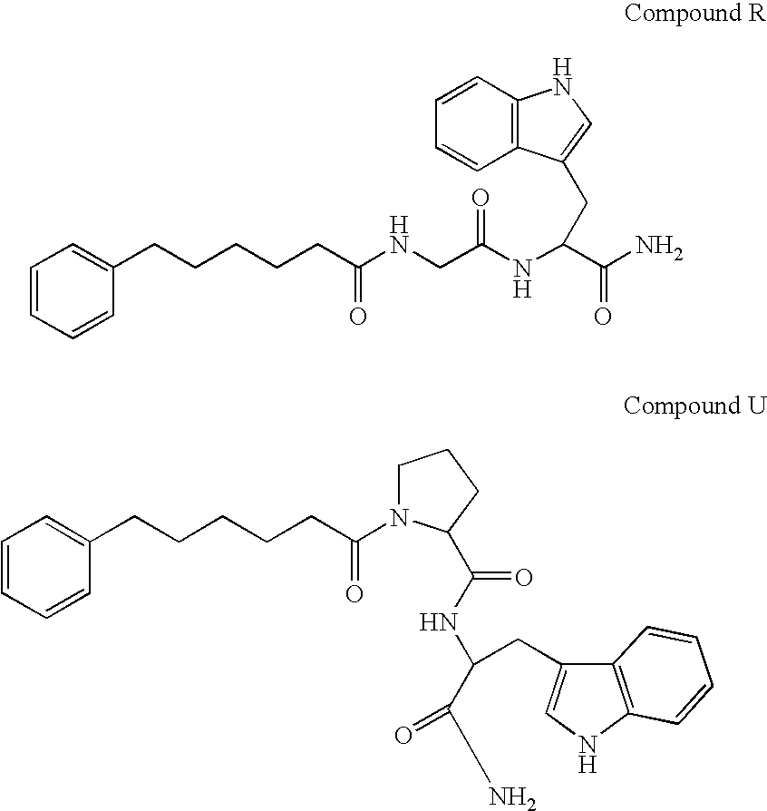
C1=CC=CC(CCCCCC([H N]CC(NC(C(N)=O)CC2=CNC3=C2C=CC=C3)=O)=O)=C1.C1=CC=CC(CCCCCC(=O)N2CCCC2C(NC(C(N)=O)CC2=CNC3=C2C=CC=C3)=O)=C1
